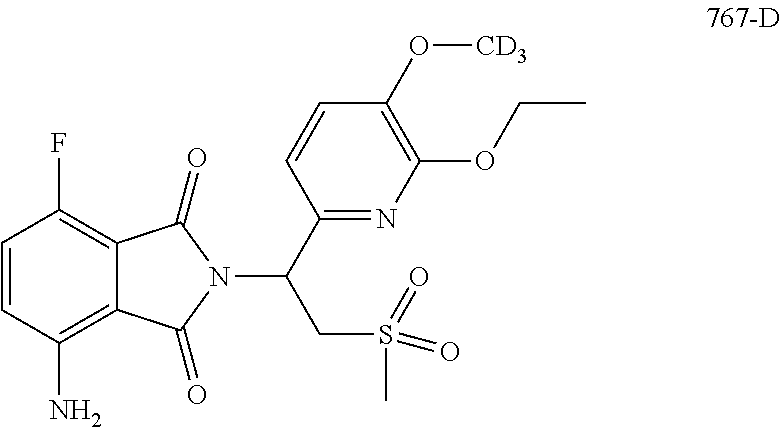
C1=CC(N)=C2C(=C1F)C(=O)N(C(C1=NC(OCC)=C(O[CD3])C=C1)CS(C)(=O)=O)C2=O
